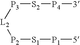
[L2]([P3][S2][P4][3])[P2][S1][P1][5]
